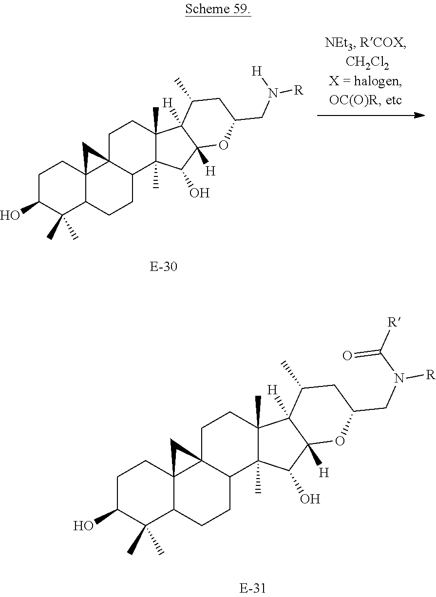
C1C(O)C(C)(C)C2C3(C1)C1(C(CC2)C2(C)C(C)(CC1)C1([H])C([H])(C2O)OC(CN([R])[H])CC1C)C3.C1C(O)C(C)(C)C2C3(C1)C1(C(CC2)C2(C)C(C)(CC1)C1([H])C([H])(C2O)OC(CN([R])C([R])=O)CC1C)C3
